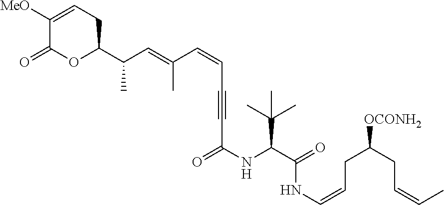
C1([MeO])=CCC(C(C=C(C=CC#CC(NC(C(C)(C)C)C(=O)NC=CCC(CC=CC)[OCONH2])=O)C)C)OC1=O
